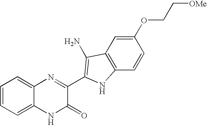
C1=C2C(=CC=C1)N=C(C1=C(N)C3=C(C=CC(OCC[OMe])=C3)N1)C(=O)N2
